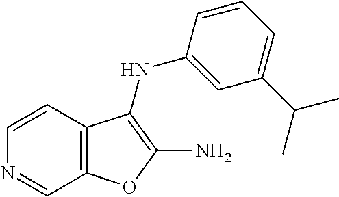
C12=C(C=CN=C1)C(NC1=CC(C(C)C)=CC=C1)=C(N)O2
